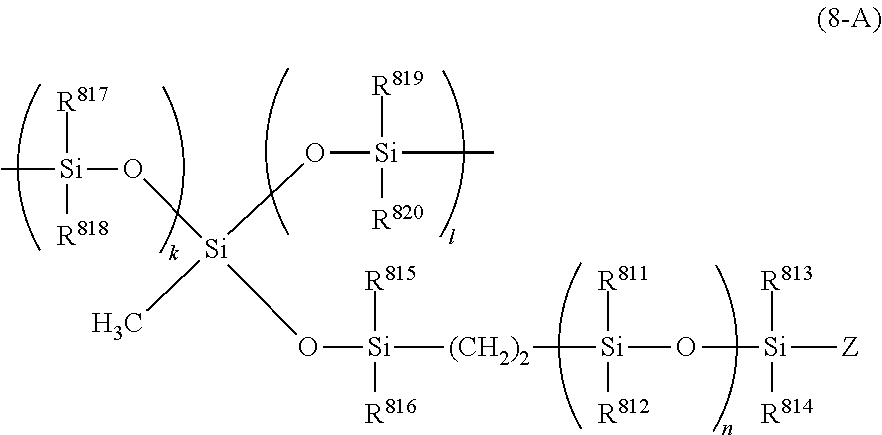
C[Si](O[Si](O[Si]([(CH2)2][Si](O[Si]([Z])([R813])[R814])([R811])[R812])([R815])[R816])(C)O[Si](C)([R819])[R820])([R817])[R818]
